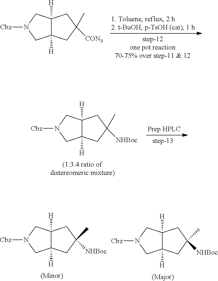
C12([H])C([H])(CC(C)([CON3])C1)CN([Cbz])C2.C12([H])C([H])(CC(C)([NHBoc])C1)CN([Cbz])C2.C12([H])C([H])(CC(C)([NHBoc])C1)CN([Cbz])C2.C12([H])C([H])(CC(C)([NHBoc])C1)CN([Cbz])C2
